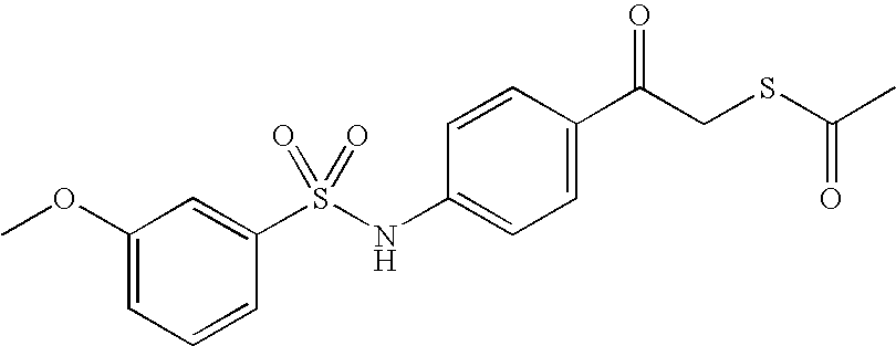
C1=C(C(CSC(C)=O)=O)C=CC(NS(C2=CC(OC)=CC=C2)(=O)=O)=C1
